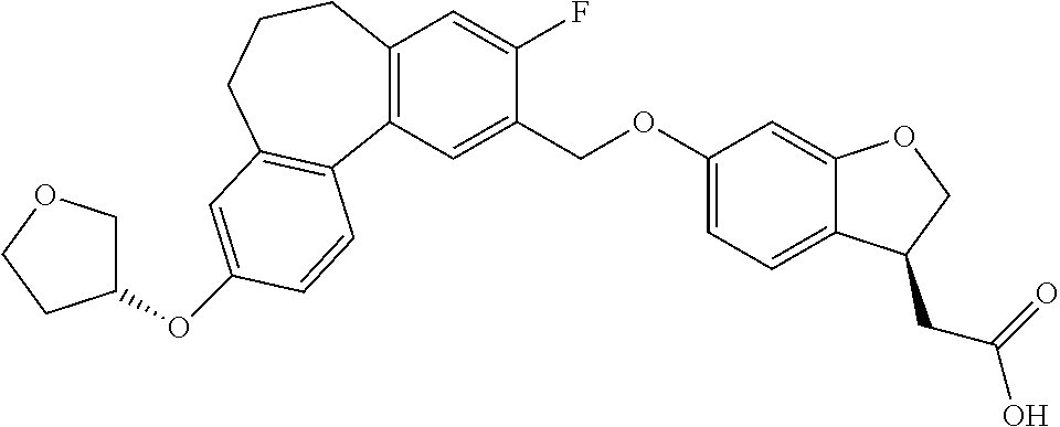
C1(OC2=CC3=C(C4=C(C=C(F)C(COC5=CC=C6C(=C5)OCC6CC(=O)O)=C4)CCC3)C=C2)COCC1
